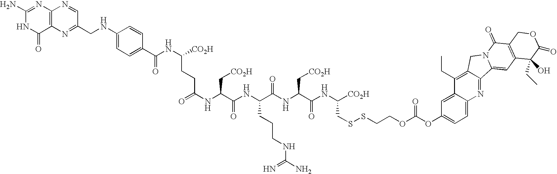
C12=C(N=C(N)NC1=O)N=CC(CNC1=CC=C(C(NC([CO2H])CCC(NC(C(NC(C(NC(C(NC([CO2H])CSSCCOC(OC3=CC=C4C(=C3)C(CC)=C3C(=N4)C4=CC5=C(C(=O)N4C3)COC(=O)C5(O)CC)=O)=O)C[CO2H])=O)CCCNC(N)=N)=O)C[CO2H])=O)=O)C=C1)=N2
